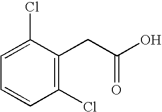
C1=C(Cl)C(CC(O)=O)=C(Cl)C=C1
